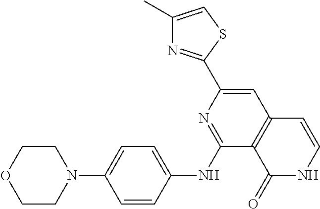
C1(C2=NC(C)=CS2)=CC2=C(C(NC3=CC=C(N4CCOCC4)C=C3)=N1)C(=O)NC=C2
